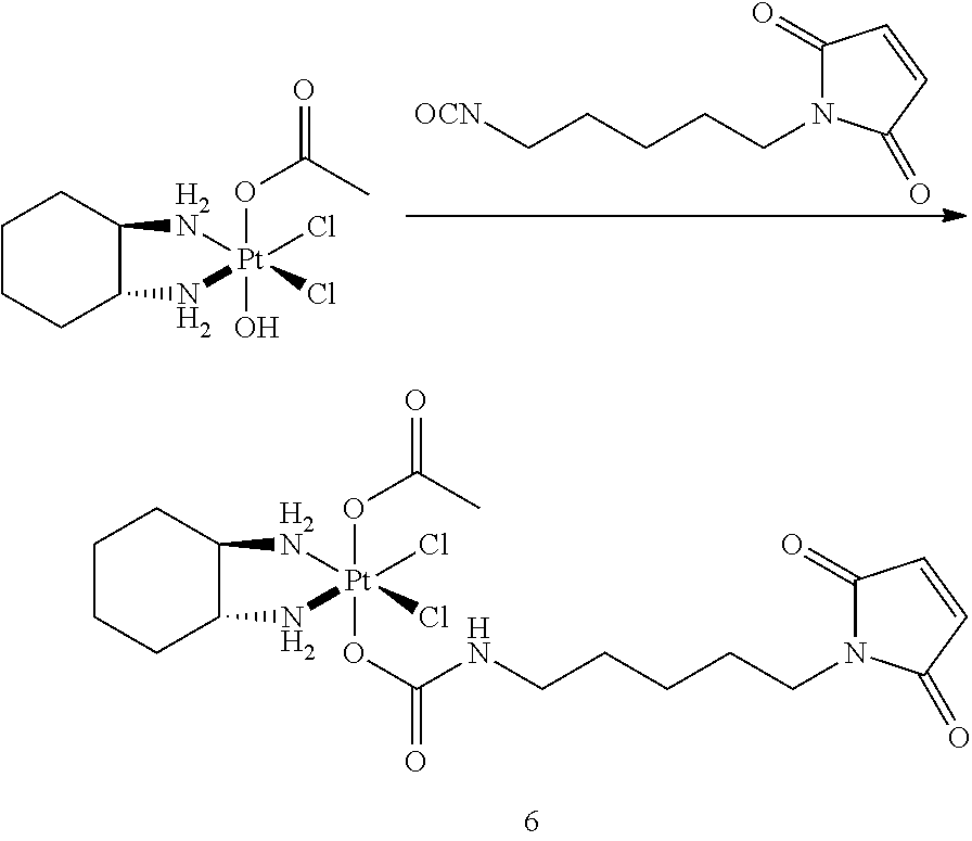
C1CCC2C(C1)[H2N][Pt](Cl)(Cl)(OC(C)=O)(O)N2.[OCN]CCCCCN1C(=O)C=CC1=O.C1CCC2C(C1)[H2N][Pt](Cl)(Cl)(OC(C)=O)(OC(NCCCCCN1C(=O)C=CC1=O)=O)N2
